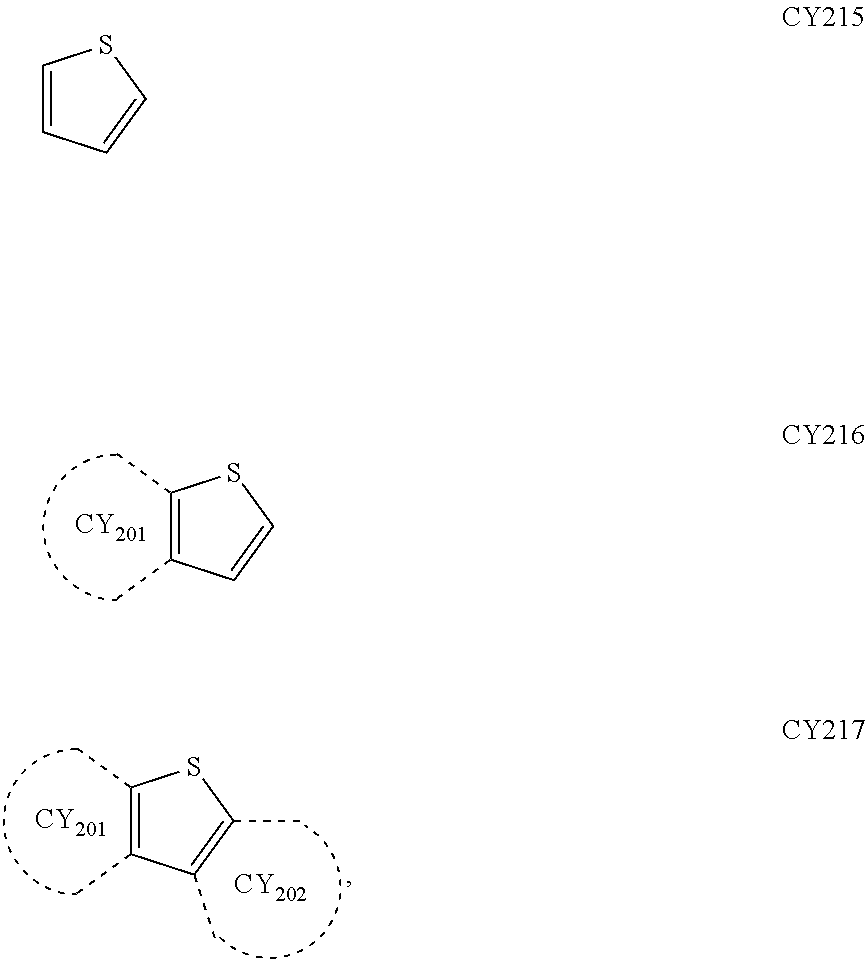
C1(C)=C(C)C=CS1.[CY201].C1(C)=C(C)C(C)=C(C)S1.[CY201].[CY202].C1=CC=CS1
